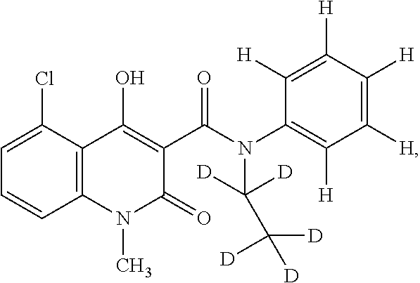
C12=C(C(Cl)=CC=C1)C(O)=C(C(N(C1=C([H])C([H])=C([H])C([H])=C1[H])C(C([D])([D])[D])([D])[D])=O)C(=O)N2C
